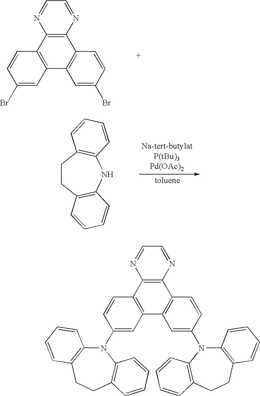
C12=C(C3=C(C4=C1C=C(Br)C=C4)N=CC=N3)C=CC(Br)=C2.C1CC2=C(NC3=C1C=CC=C3)C=CC=C2.C12=C(C3=C(C4=C1C=C(N1C5=C(CCC6=C1C=CC=C6)C=CC=C5)C=C4)N=CC=N3)C=CC(N1C3=C(CCC4=C1C=CC=C4)C=CC=C3)=C2
